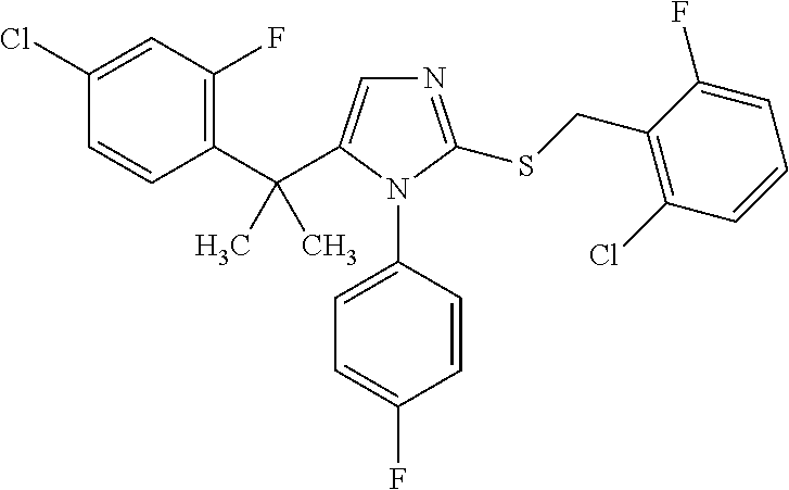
C1(C(C2=CN=C(SCC3=C(Cl)C=CC=C3F)N2C2=CC=C(F)C=C2)(C)C)=C(F)C=C(Cl)C=C1
